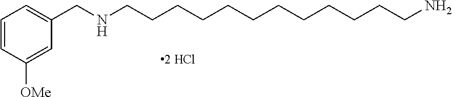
C1=CC([OMe])=CC(CNCCCCCCCCCCCCN)=C1
